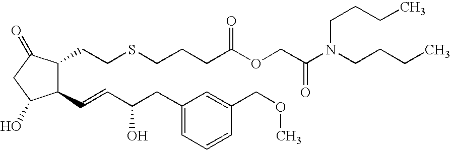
C1(C=CC(CC2=CC=CC(COC)=C2)O)C(CCSCCCC(OCC(N(CCCC)CCCC)=O)=O)C(=O)CC1O
